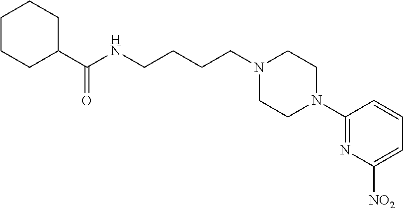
C1CCC(C(NCCCCN2CCN(C3=NC([NO2])=CC=C3)CC2)=O)CC1
